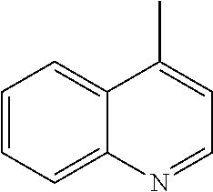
C1=CC=C2C(=C1)C(C)=CC=N2
